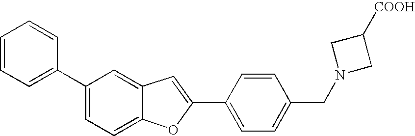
C12=CC(C3=CC=CC=C3)=CC=C1OC(C1=CC=C(CN3CC([COOH])C3)C=C1)=C2
